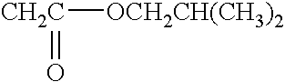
[CH2C]([OCH2CH(CH3)2])=O
